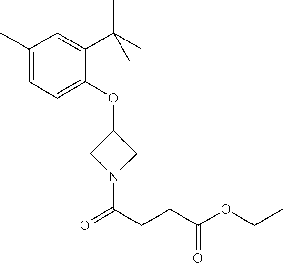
C1(C)=CC=C(OC2CN(C(CCC(OCC)=O)=O)C2)C(C(C)(C)C)=C1
